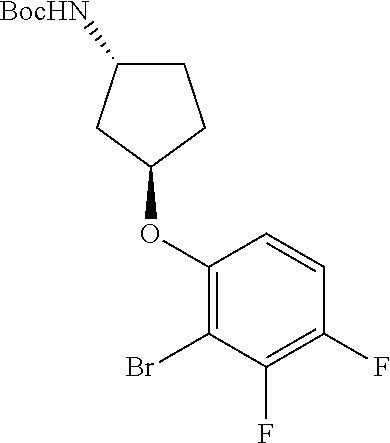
C1(OC2CCC([BocHN])C2)=C(Br)C(F)=C(F)C=C1
